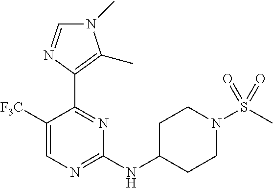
C1(NC2CCN(S(C)(=O)=O)CC2)=NC=C([F3C])C(C2=C(C)N(C)C=N2)=N1
